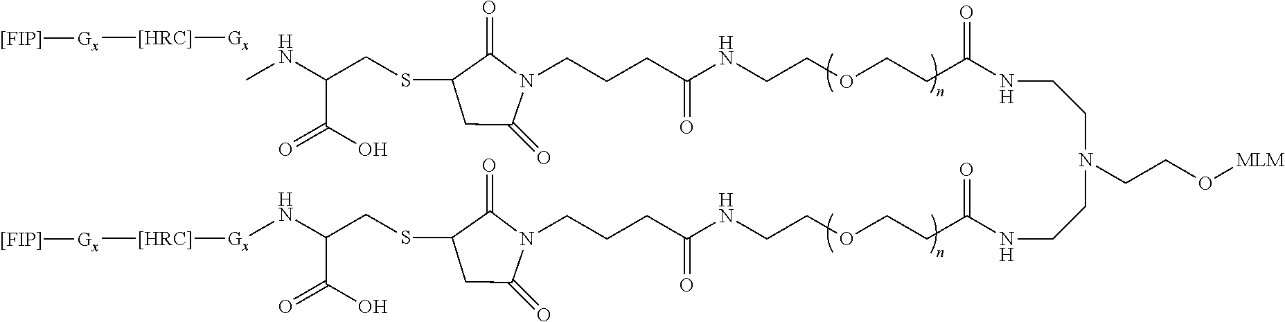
N1(CCCC(NCCOCCC(=O)NCCN(CCO[MLM])CCNC(CCOCCNC(CCCN2C(=O)C(SCC(N[Gx][[HRC]][Gx][[FIP]])C(O)=O)CC2=O)=O)=O)=O)C(=O)C(SCC(NC)C(O)=O)CC1=O.[Gx][[HRC]][Gx][[FIP]]
